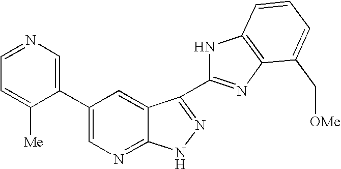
C1(C2=CN=C3C(=C2)C(C2=NC4=C(N2)C=CC=C4C[OMe])=NN3)=CN=CC=C1[Me]
